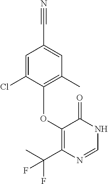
C1=C(Cl)C(OC2=C(C(C)(F)F)N=CNC2=O)=C(C)C=C1C#N
